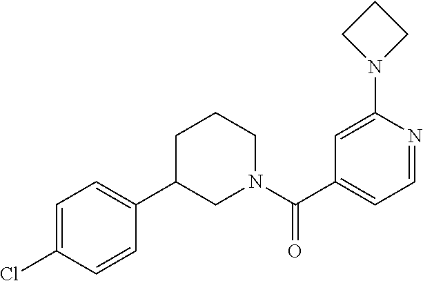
C1=C(N2CCC2)N=CC=C1C(N1CCCC(C2=CC=C(Cl)C=C2)C1)=O
